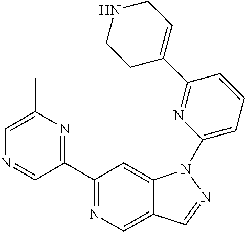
C1(C2=NC(C)=CN=C2)=NC=C2C(=C1)N(C1=CC=CC(C3=CCNCC3)=N1)N=C2
